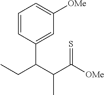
C1=CC(C(C(C([OMe])=S)C)CC)=CC([OMe])=C1
